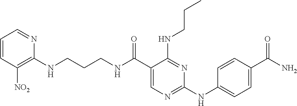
N(C(C1=CN=C(NC2=CC=C(C(N)=O)C=C2)N=C1NCCC)=O)CCCNC1=C([NO2])C=CC=N1
